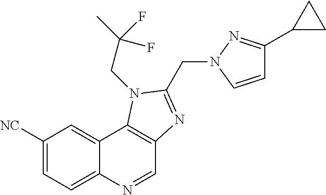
C1([NC])=CC=C2C(=C1)C1=C(C=N2)N=C(CN2N=C(C3CC3)C=C2)N1CC(C)(F)F
